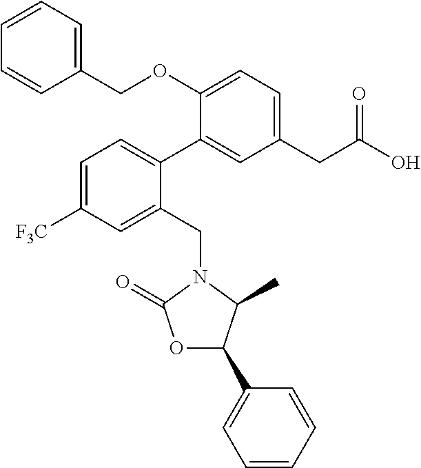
C1=C([F3C])C=C(CN2C(=O)OC(C3=CC=CC=C3)C2C)C(C2=CC(CC(O)=O)=CC=C2OCC2=CC=CC=C2)=C1
